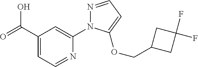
OC(C1=CC=NC(N2N=CC=C2OCC2CC(F)(F)C2)=C1)=O
